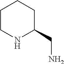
C1CNC(CN)CC1
